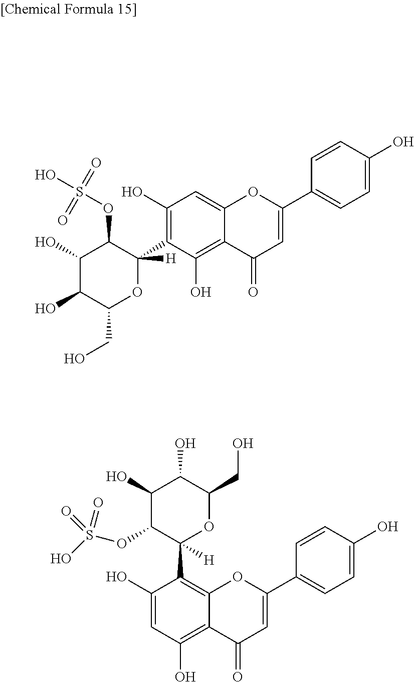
C1(O)=C(C2([H])OC(CO)C(O)C(O)C2OS(O)(=O)=O)C(O)=C2C(=C1)OC(C1=CC=C(O)C=C1)=CC2=O.C1(O)=CC(O)=C2C(=C1C1([H])OC(CO)C(O)C(O)C1OS(O)(=O)=O)OC(C1=CC=C(O)C=C1)=CC2=O
